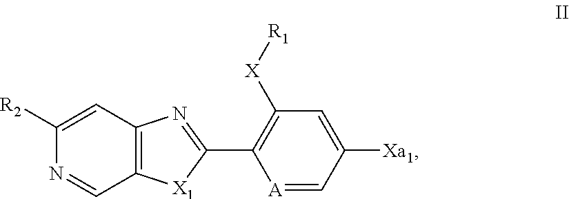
C1([R2])=CC2=C(C=N1)[X1]C(C1=C([X][R1])C=C([Xa1])C=[A]1)=N2
